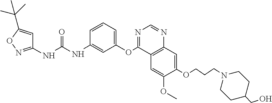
C1(NC(NC2=CC(OC3=NC=NC4=C3C=C(OC)C(OCCCN3CCC(CO)CC3)=C4)=CC=C2)=O)=NOC(C(C)(C)C)=C1
